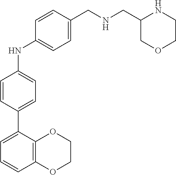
C1(C2=CC=CC3=C2OCCO3)=CC=C(NC2=CC=C(CNCC3COCCN3)C=C2)C=C1
